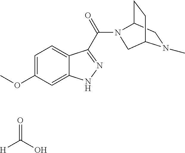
[H]C(O)=O.N1(C)CC2CCC1CN2C(=O)C1=NNC2=CC(OC)=CC=C21
